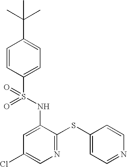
O=S(NC1=CC(Cl)=CN=C1SC1=CC=NC=C1)(=O)C1=CC=C(C(C)(C)C)C=C1
